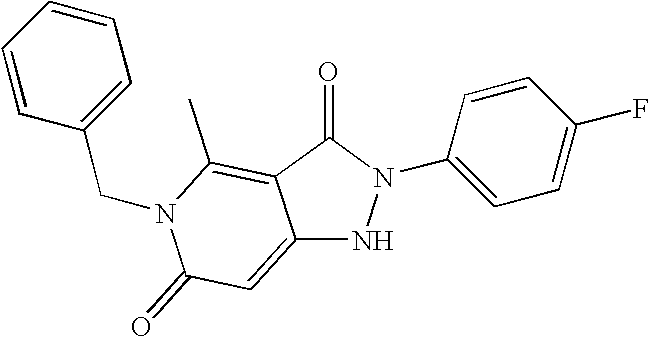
C12=CC(=O)N(CC3=CC=CC=C3)C(C)=C1C(=O)N(C1=CC=C(F)C=C1)N2
